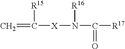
C=C([X]N(C([R17])=O)[R16])[R15]
